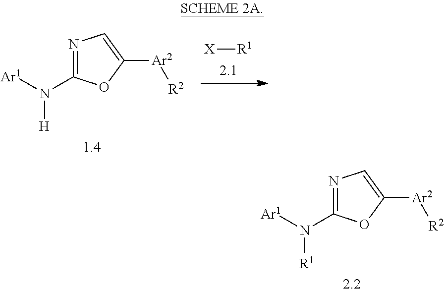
N1=C(N([R1])[Ar1])OC([Ar2][R2])=C1.N1=C(N([H])[Ar1])OC([Ar2][R2])=C1.[X][R1]
